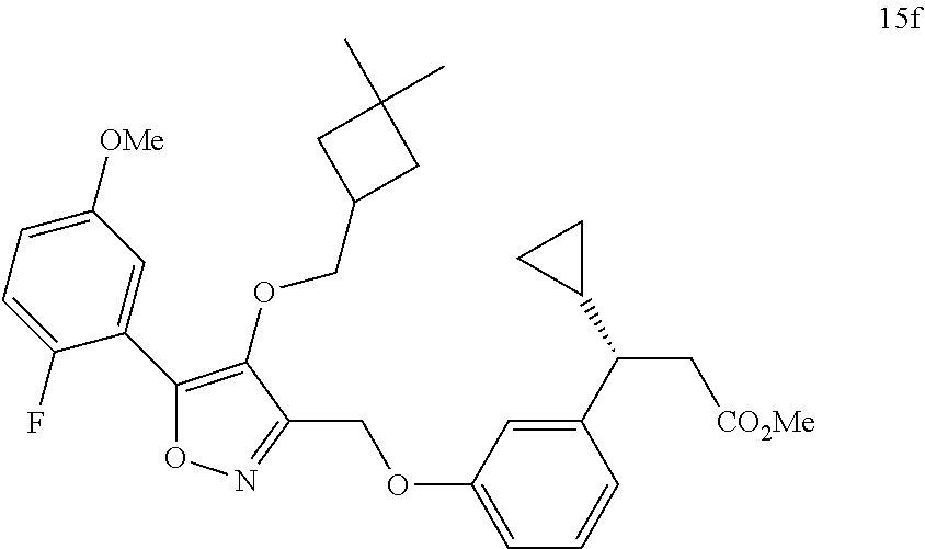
C1(C(C[CO2Me])C2CC2)=CC(OCC2=NOC(C3=CC([OMe])=CC=C3F)=C2OCC2CC(C)(C)C2)=CC=C1
